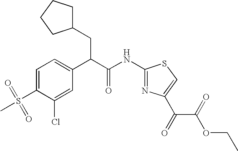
C1=C(Cl)C(S(C)(=O)=O)=CC=C1C(C(NC1=NC(C(=O)C(=O)OCC)=CS1)=O)CC1CCCC1
